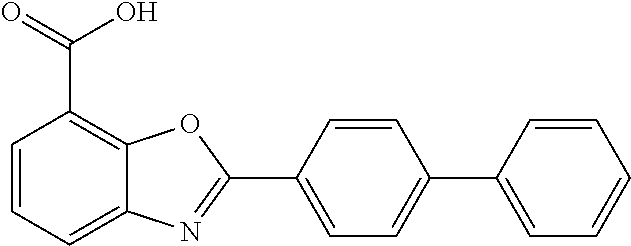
C1=CC=C2C(=C1C(=O)O)OC(C1=CC=C(C3=CC=CC=C3)C=C1)=N2
